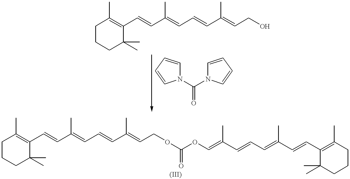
C1CCC(C)(C)C(C=CC(=CC=CC(=CCO)C)C)=C1C.C1CCC(C)(C)C(C=CC(=CC=CC(=CCOC(OC=C(C=CC=C(C=CC2=C(C)CCCC2(C)C)C)C)=O)C)C)=C1C.N1(C(=O)N2C=CC=C2)C=CC=C1
